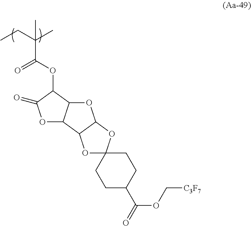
O=C(OC1C(=O)OC2C1OC1C2OC2(O1)CCC(C(OC[C3F7])=O)CC2)C(CC)(C)C
